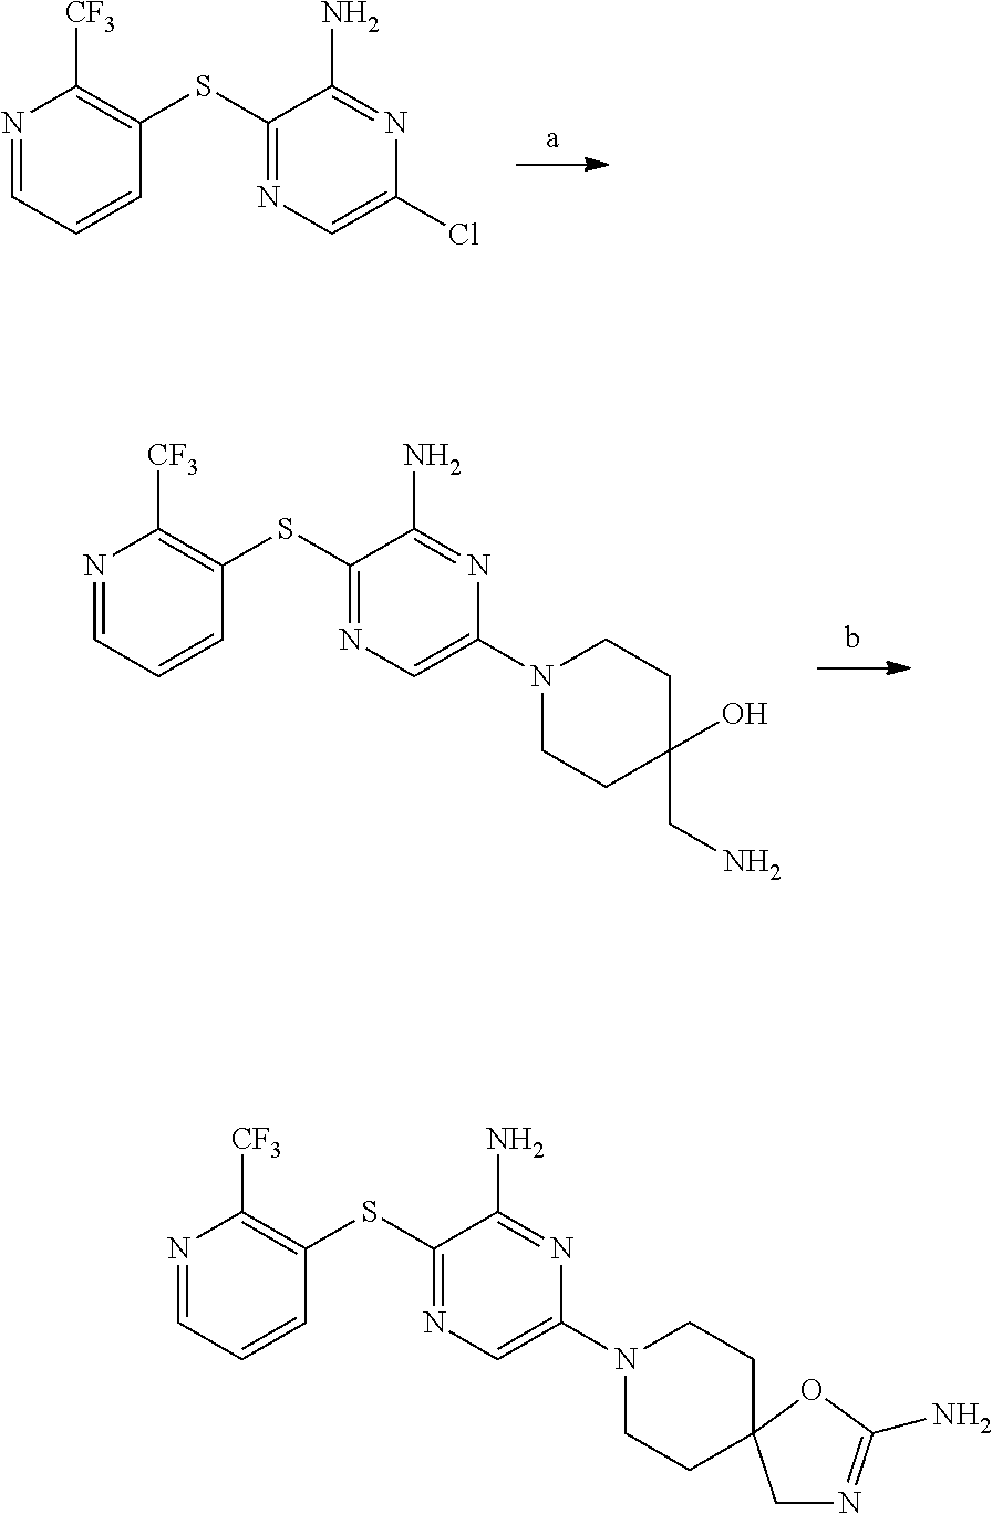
C1(SC2=C([CF3])N=CC=C2)=NC=C(Cl)N=C1N.C1(SC2=C([CF3])N=CC=C2)=NC=C(N2CCC(CN)(O)CC2)N=C1N.C1(SC2=C([CF3])N=CC=C2)=NC=C(N2CCC3(CC2)CN=C(N)O3)N=C1N
